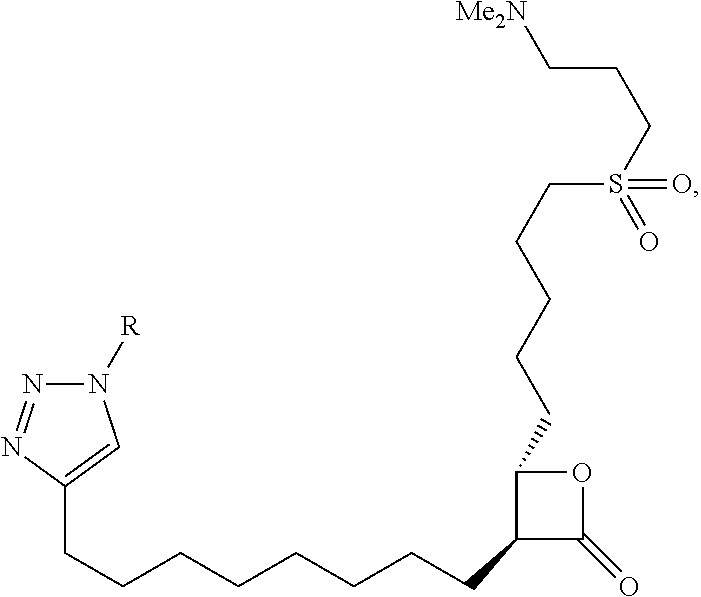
C1(CCCCCCCCC2=CN([R])N=N2)C(=O)OC1CCCCCS(CCC[Me2N])(=O)=O
